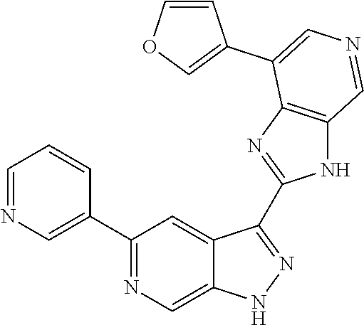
C1(C2=CN=CC=C2)=NC=C2C(=C1)C(C1=NC3=C(N1)C=NC=C3C1=COC=C1)=NN2
